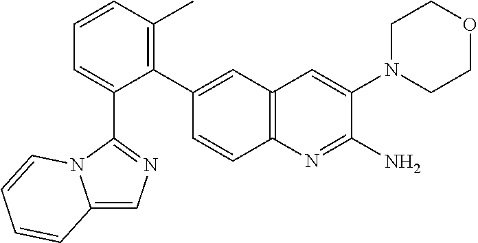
C1(C2=CC3=C(C=C2)N=C(N)C(N2CCOCC2)=C3)=C(C)C=CC=C1C1=NC=C2N1C=CC=C2
